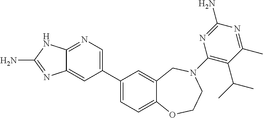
C12=NC=C(C3=CC=C4C(=C3)CN(C3=C(C(C)C)C(C)=NC(N)=N3)CCO4)C=C1N=C(N)N2
